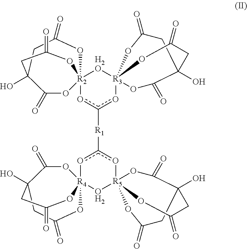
C1C2(O)CC(=O)O[R3]3(oc([R1]c4o[R4]56(O[R5]78(o4)OC(=O)CC(O)(CC(=O)O7)C(=O)O8)OC(=O)C(O)(CC(=O)O5)CC(=O)O6)o[R2]45([H2O]3)OC(=O)C(O)(CC(=O)O4)CC(=O)O5)(OC1=O)OC2=O
